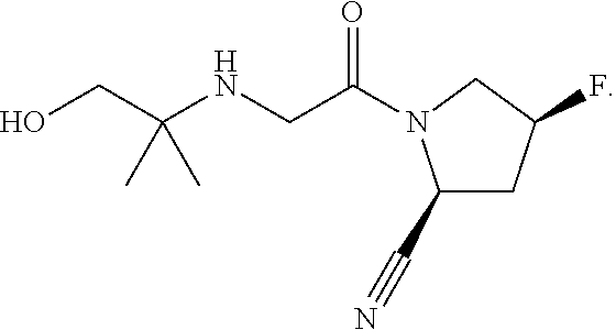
C(CNC(CO)(C)C)(=O)N1C(C#N)CC(F)C1
